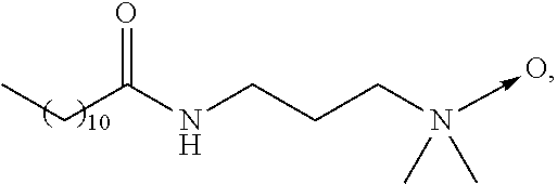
C(C(NCCCN(->O)(C)C)=O)C
